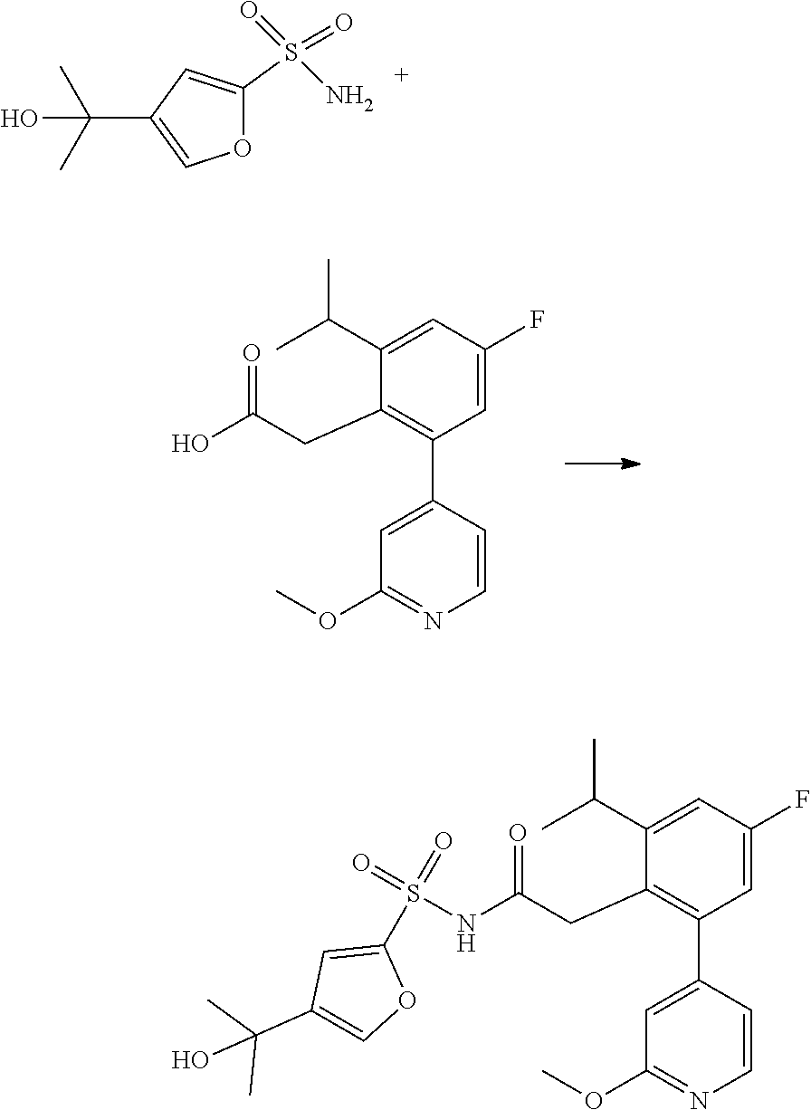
C1=C(F)C=C(C(C)C)C(CC(O)=O)=C1C1=CC(OC)=NC=C1.O1C(S(N)(=O)=O)=CC(C(C)(C)O)=C1.C1=C(F)C=C(C(C)C)C(CC(=O)NS(C2=CC(C(C)(C)O)=CO2)(=O)=O)=C1C1=CC(OC)=NC=C1
